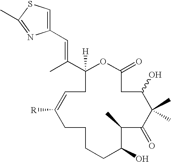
C1(C(C)=CC2=CSC(C)=N2)([H])CC=C([R])CCCCC(O)C(C)C(=O)C(C)(C)C(O)CC(=O)O1
